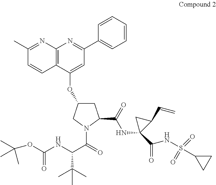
C1=CC(C2=NC3=C(C(OC4CC(C(NC5(C(NS(C6CC6)(=O)=O)=O)C(C=C)C5)=O)N(C(C(C(C)(C)C)NC(OC(C)(C)C)=O)=O)C4)=C2)C=CC(C)=N3)=CC=C1
